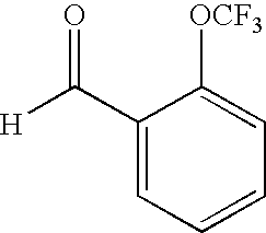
[H]C(=O)C1=CC=CC=C1[OCF3]
